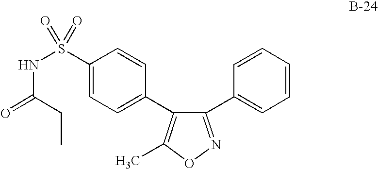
N(C(CC)=O)S(C1=CC=C(C2=C(C)ON=C2C2=CC=CC=C2)C=C1)(=O)=O
